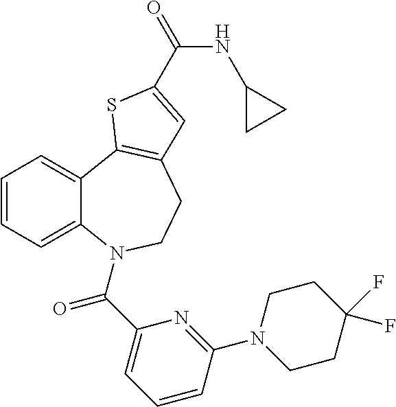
C1=CC=C2C(=C1)C1=C(CCN2C(C2=CC=CC(N3CCC(F)(F)CC3)=N2)=O)C=C(C(=O)NC2CC2)S1
